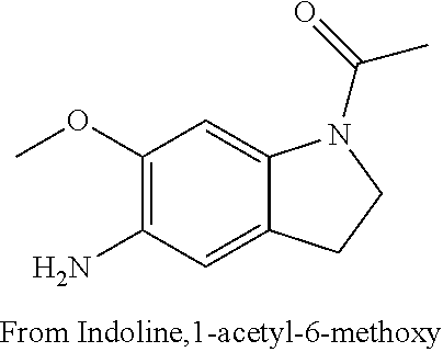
C1(OC)=C(N)C=C2C(=C1)N(C(=O)C)CC2
